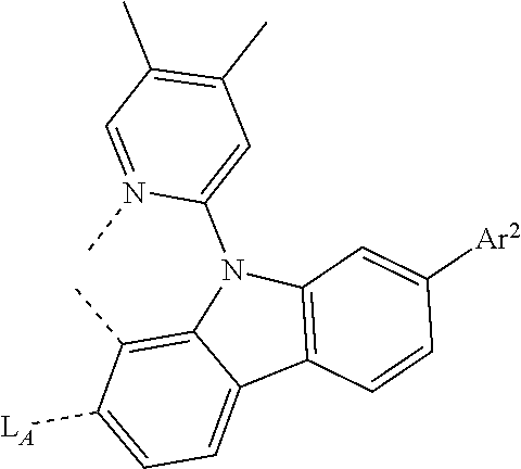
C12=C(C)C([LA])=CC=C1C1=C(N2C2=CC(C)=C(C)C=N2C)C=C([Ar2])C=C1
